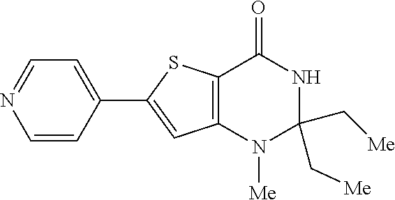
C12=C(C(=O)NC(C[Me])(C[Me])N1[Me])SC(C1=CC=NC=C1)=C2
